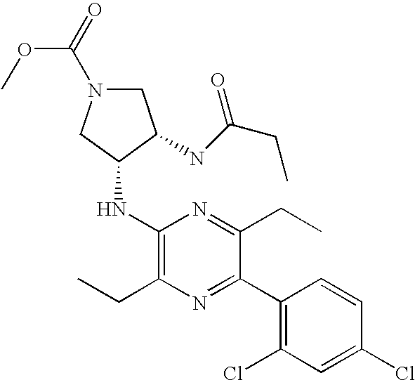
C1(NC2CN(C(OC)=O)CC2NC(CC)=O)=C(CC)N=C(C2=C(Cl)C=C(Cl)C=C2)C(CC)=N1
